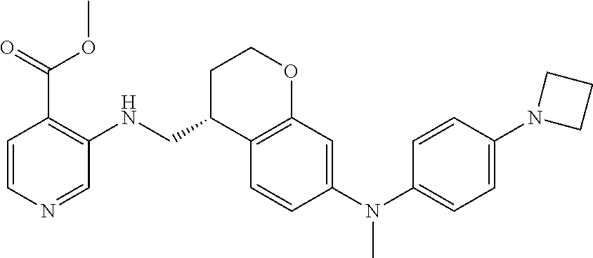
C1=CN=CC(NCC2CCOC3=C2C=CC(N(C2=CC=C(N4CCC4)C=C2)C)=C3)=C1C(=O)OC
